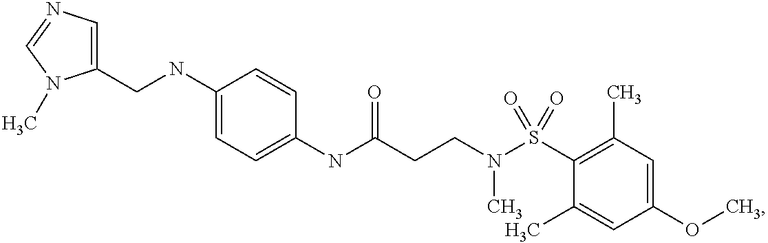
C1(CNC2=CC=C(NC(CCN(S(C3=C(C)C=C(OC)C=C3C)(=O)=O)C)=O)C=C2)=CN=CN1C
